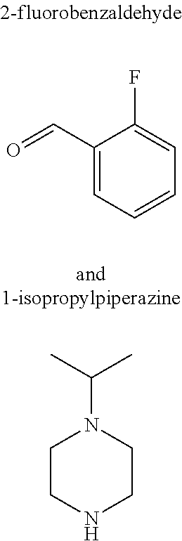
O=CC1=CC=CC=C1F.C1CNCCN1C(C)C
